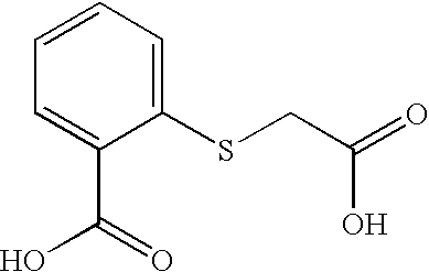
C1=CC=C(SCC(=O)O)C(C(=O)O)=C1
